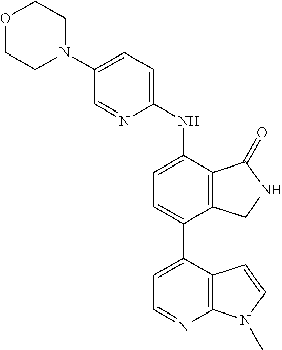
C1(N2CCOCC2)=CC=C(NC2=CC=C(C3=CC=NC4=C3C=CN4C)C3=C2C(=O)NC3)N=C1
